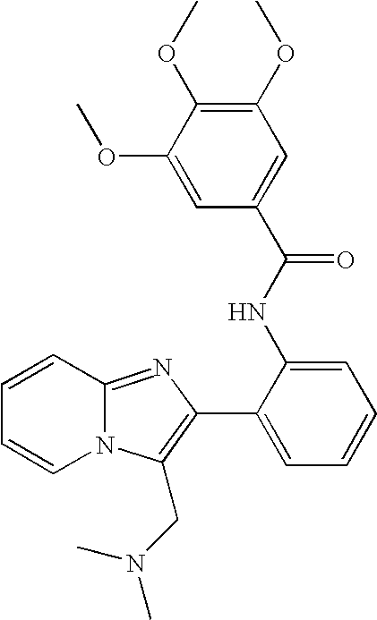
N12C(=NC(C3=CC=CC=C3NC(C3=CC(OC)=C(OC)C(OC)=C3)=O)=C1CN(C)C)C=CC=C2
